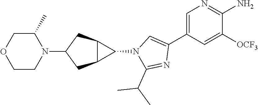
C1=C(C2=CN(C3C4C3CC(N3C(C)COCC3)C4)C(C(C)C)=N2)C=C([OCF3])C(N)=N1
